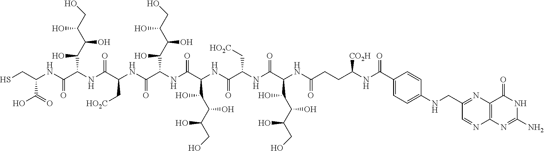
C12=C(N=CC(CNC3=CC=C(C(NC(CCC(NC(C(NC(C(NC(C(NC(C(NC(C(NC(C(O)C(C(CO)O)O)C(NC(CS)C(=O)O)=O)=O)C[HO2C])=O)C(O)C(C(CO)O)O)=O)C(C(C(CO)O)O)O)=O)C[HO2C])=O)C(C(C(CO)O)O)O)=O)[CO2H])=O)C=C3)=N1)N=C(N)NC2=O
